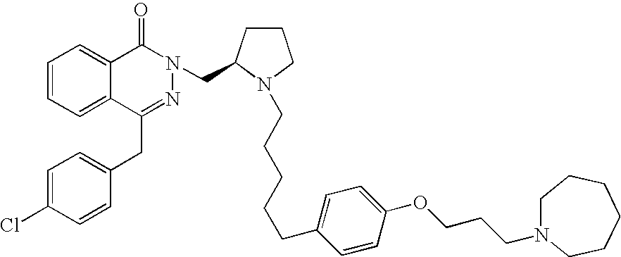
C1=CC=C2C(=C1)C(=O)N(CC1CCCN1CCCCCC1=CC=C(OCCCN3CCCCCC3)C=C1)N=C2CC1=CC=C(Cl)C=C1
